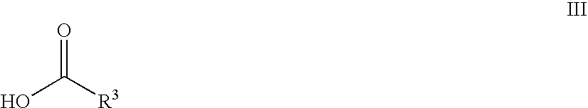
C(=O)([R3])O
